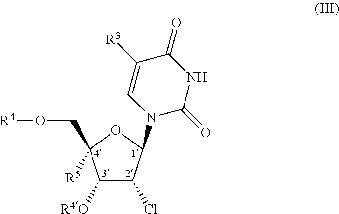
C1([R4O])C(Cl)C(N2C(=O)NC(=O)C([R3])=C2)OC1(CO[R4])[R5]
